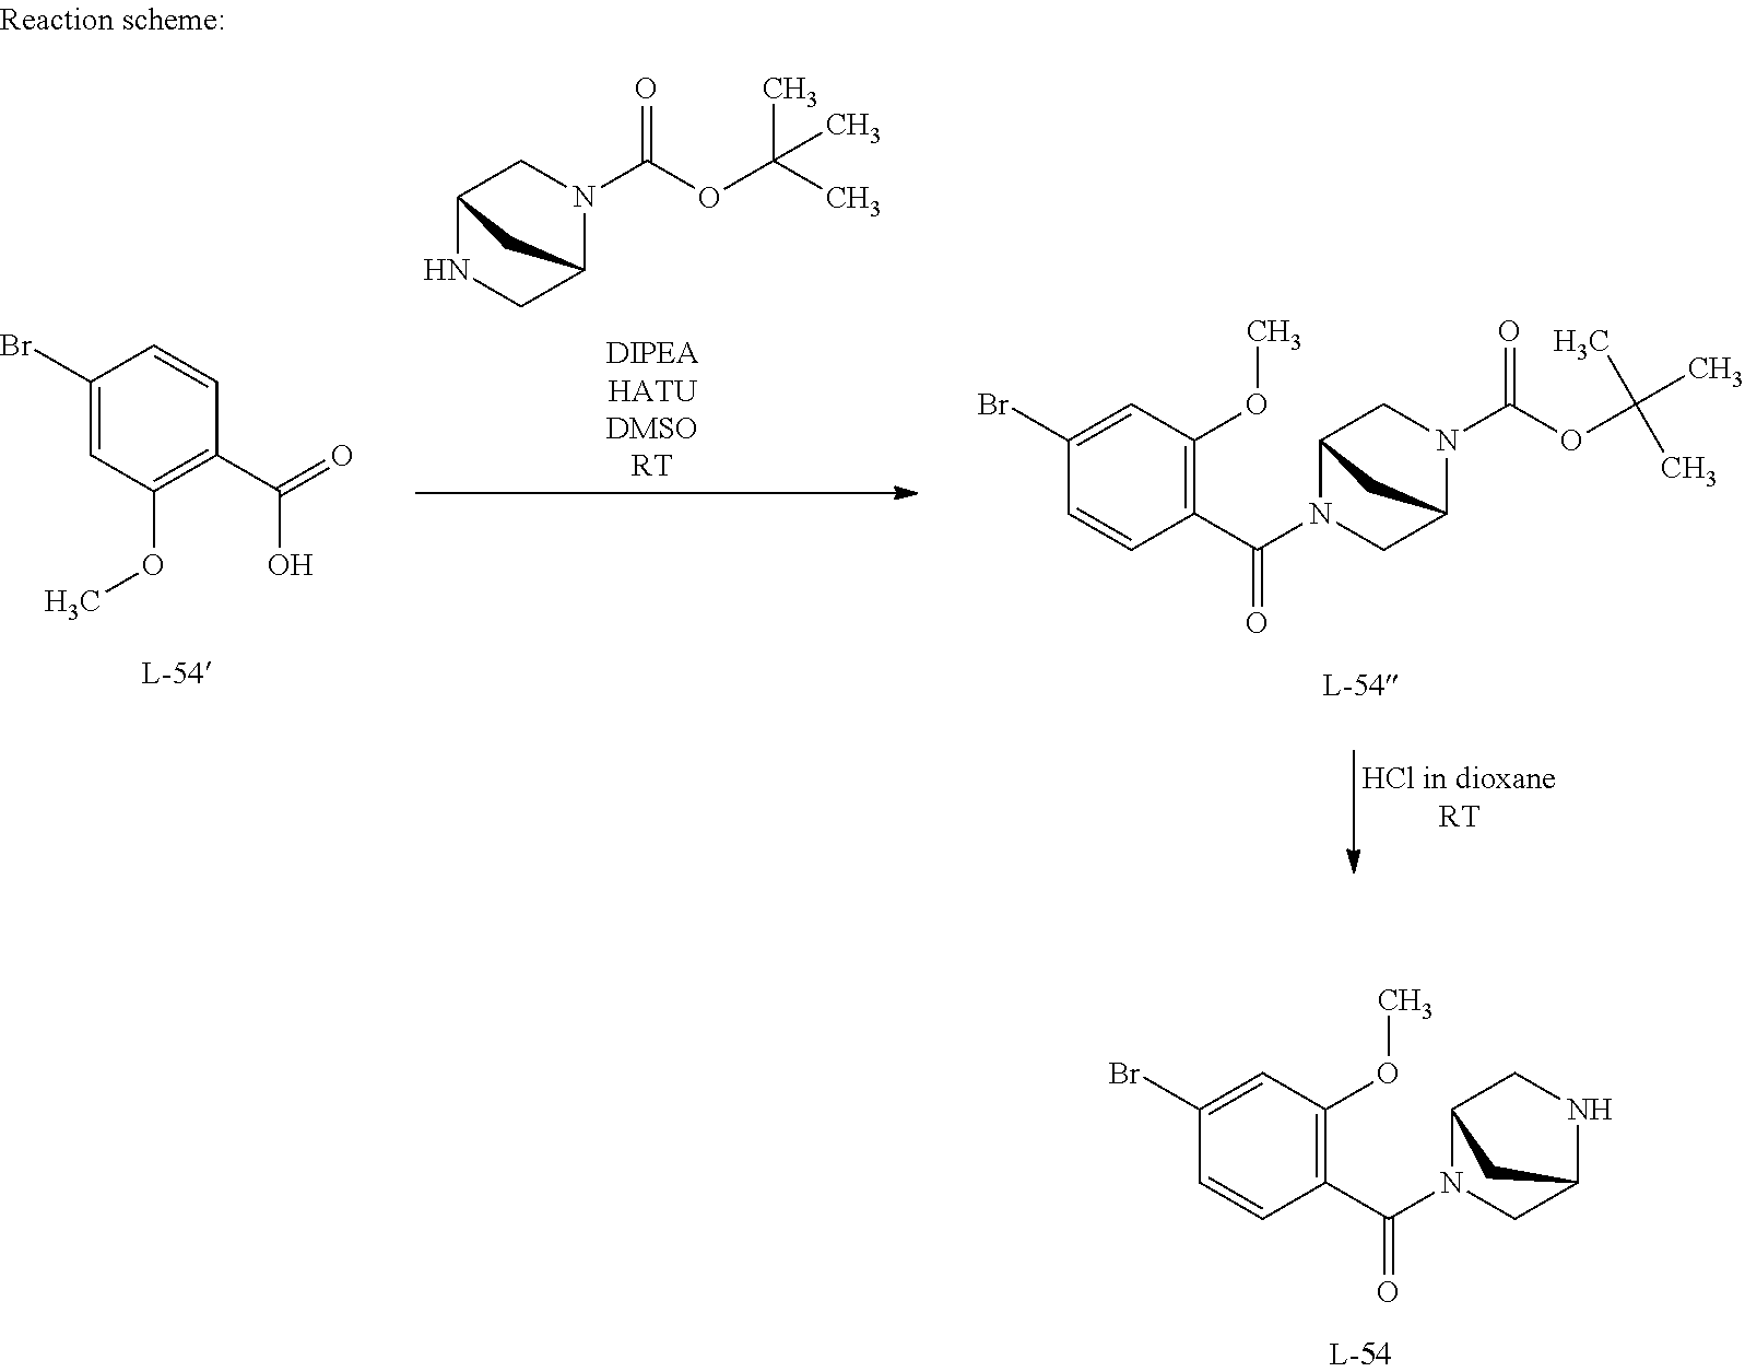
C1(Br)=CC(OC)=C(C(N2CC3NCC2C3)=O)C=C1.C1(Br)=CC(OC)=C(C(O)=O)C=C1.C12NCC(N(C(OC(C)(C)C)=O)C1)C2.C1(Br)=CC(OC)=C(C(N2CC3N(C(OC(C)(C)C)=O)CC2C3)=O)C=C1
